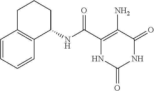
C1(NC(C2=C(N)C(=O)NC(=O)N2)=O)CCCC2=C1C=CC=C2
